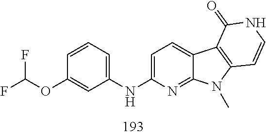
C1=CC=C(NC2=CC=C3C(=N2)N(C)C2=C3C(=O)NC=C2)C=C1OC(F)F
